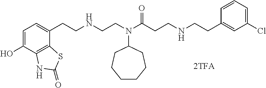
C1=C(O)C2=C(C(CCNCCN(C(CCNCCC3=CC(Cl)=CC=C3)=O)C3CCCCCC3)=C1)SC(=O)N2
